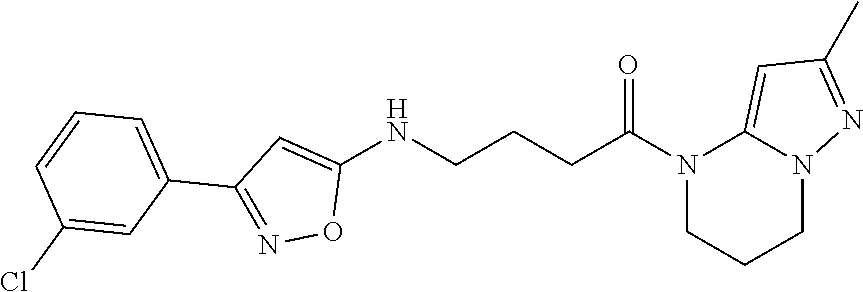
C1(NCCCC(N2CCCN3C2=CC(C)=N3)=O)=CC(C2=CC=CC(Cl)=C2)=NO1
